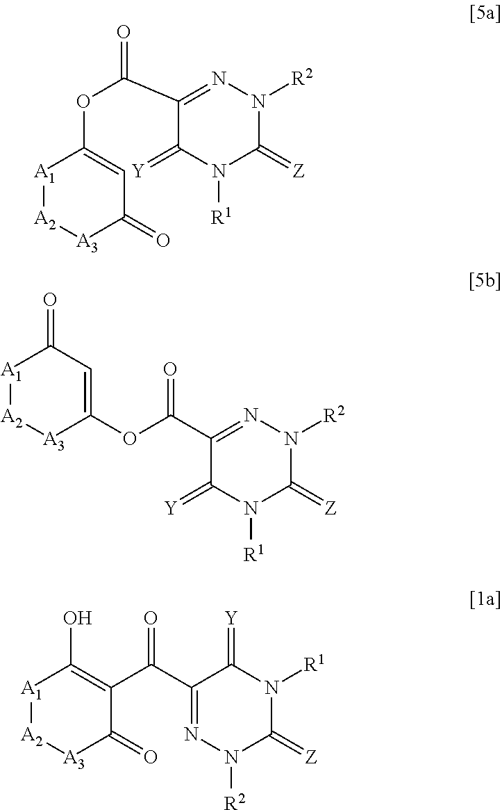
C1(C(OC2=CC(=O)[A3][A2][A1]2)=O)=NN([R2])C(=[Z])N([R1])C1=[Y].C1(=[Y])N([R1])C(=[Z])N([R2])N=C1C(=O)OC1=CC(=O)[A1][A2][A3]1.N1=C(C(=O)C2=C(O)[A1][A2][A3]C2=O)C(=[Y])N([R1])C(=[Z])N1[R2]
